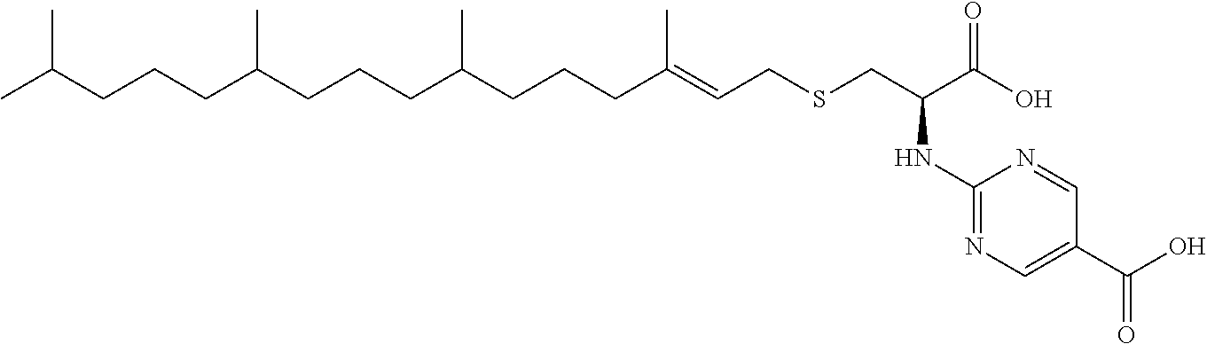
CC(CCCC(CCCC(CCCC(=CCSCC(C(O)=O)NC1=NC=C(C(O)=O)C=N1)C)C)C)C
